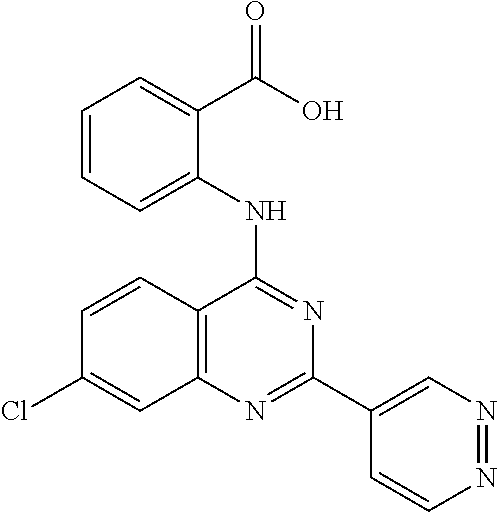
C1=CC2=C(C=C1Cl)N=C(C1=CN=NC=C1)N=C2NC1=CC=CC=C1C(O)=O
